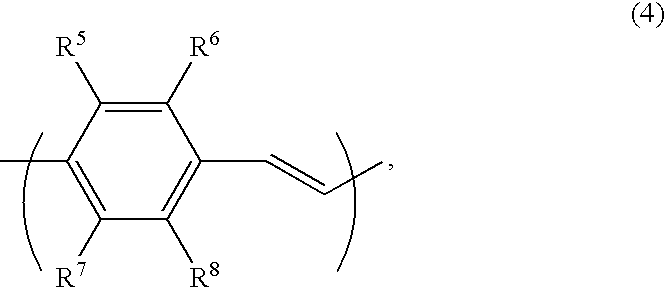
C1([R7])=C(C)C([R5])=C([R6])C(C=CC)=C1[R8]
